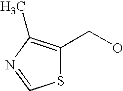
S1C(CO)=C(C)N=C1
